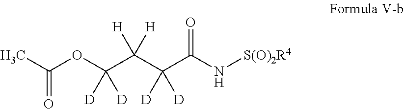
O(C(C(C(C(N[S(O)2R4])=O)([D])[D])([H])[H])([D])[D])C(C)=O
